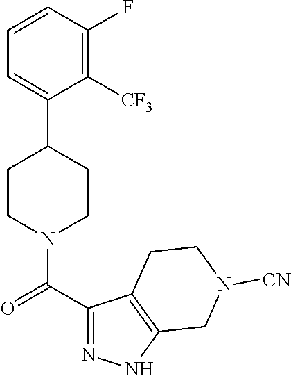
C1=CC(F)=C([CF3])C(C2CCN(C(C3=NNC4=C3CCN([CN])C4)=O)CC2)=C1
